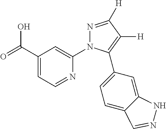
C1(C(=O)O)=CC=NC(N2N=C([H])C([H])=C2C2=CC=C3C(=C2)NN=C3)=C1
